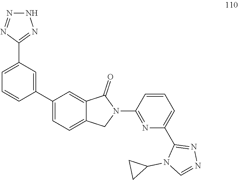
C1(C2=CC(C3=NNN=N3)=CC=C2)=CC=C2C(=C1)C(=O)N(C1=NC(C3=NN=CN3C3CC3)=CC=C1)C2
